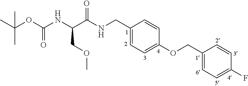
C1=C(CNC(C(NC(OC(C)(C)C)=O)COC)=O)C=CC(OCC2=CC=C(F)C=C2)=C1
